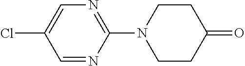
C1=NC(N2CCC(=O)CC2)=NC=C1Cl
